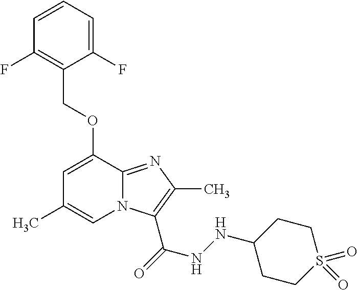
C1(F)=CC=CC(F)=C1COC1=CC(C)=CN2C1=NC(C)=C2C(=O)NNC1CCS(=O)(=O)CC1
